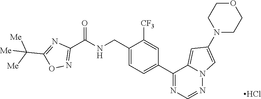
C1(CNC(C2=NOC(C([Me])([Me])[Me])=N2)=O)=CC=C(C2=NC=NN3C2=CC(N2CCOCC2)=C3)C=C1[CF3].Cl
